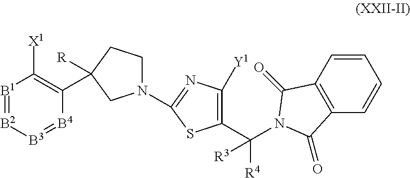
C1=CC2=C(C=C1)C(=O)N(C(C1=C([Y1])N=C(N3CCC(C4=C([X1])[B1]=[B2][B3]=[B4]4)([R])C3)S1)([R4])[R3])C2=O
